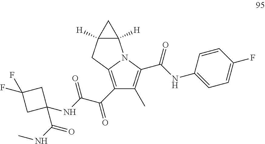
C1(C(C(NC2(C(NC)=O)CC(F)(F)C2)=O)=O)=C2N(C(C(NC3=CC=C(F)C=C3)=O)=C1C)C1([H])C([H])(C2)C1
